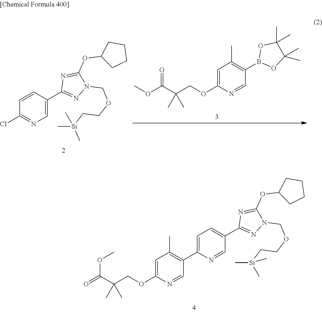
O=C(C(COC1=CC(C)=C(C2=CC=C(C3=NN(COCC[Si](C)(C)C)C(OC4CCCC4)=N3)C=N2)C=N1)(C)C)OC.ClC1=NC=C(C2=NN(COCC[Si](C)(C)C)C(OC3CCCC3)=N2)C=C1.COC(=O)C(C)(COC1=CC(C)=C(B2OC(C)(C)C(C)(C)O2)C=N1)C
